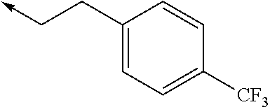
C1(CC->C)=CC=C([CF3])C=C1
